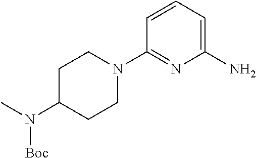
C1(N)=CC=CC(N2CCC(N(C)[Boc])CC2)=N1
